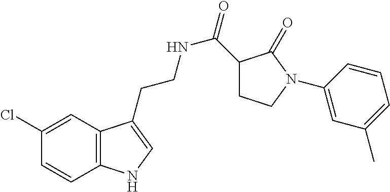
C12=C(C=C(Cl)C=C1)C(CCNC(=O)C1CCN(C3=CC(C)=CC=C3)C1=O)=CN2
